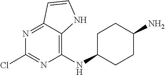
C1(NC2CCC(N)CC2)=C2C(=NC(Cl)=N1)C=CN2
